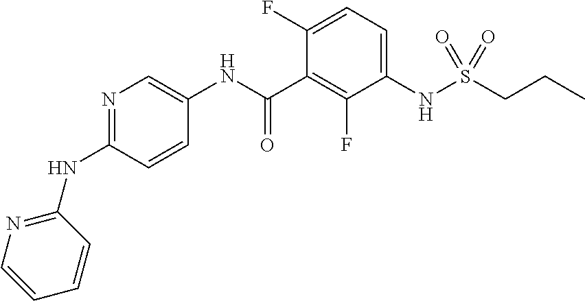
N1=C(NC2=NC=CC=C2)C=CC(NC(C2=C(F)C(NS(CCC)(=O)=O)=CC=C2F)=O)=C1
